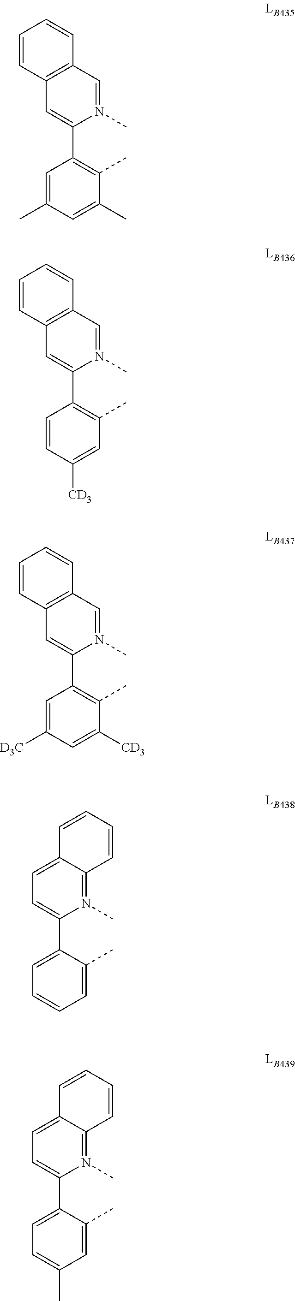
C12=C(C=C(C3=C(C)C(C)=CC(C)=C3)N(C)=C1)C=CC=C2.C12=C(C=C(C3=C(C)C=C([CD3])C=C3)N(C)=C1)C=CC=C2.C12=C(C=C(C3=C(C)C([CD3])=CC([D3C])=C3)N(C)=C1)C=CC=C2.C12=CC=C(C3=CC=CC=C3C)N(C)=C1C=CC=C2.C12=CC=C(C3=CC=C(C)C=C3C)N(C)=C1C=CC=C2
